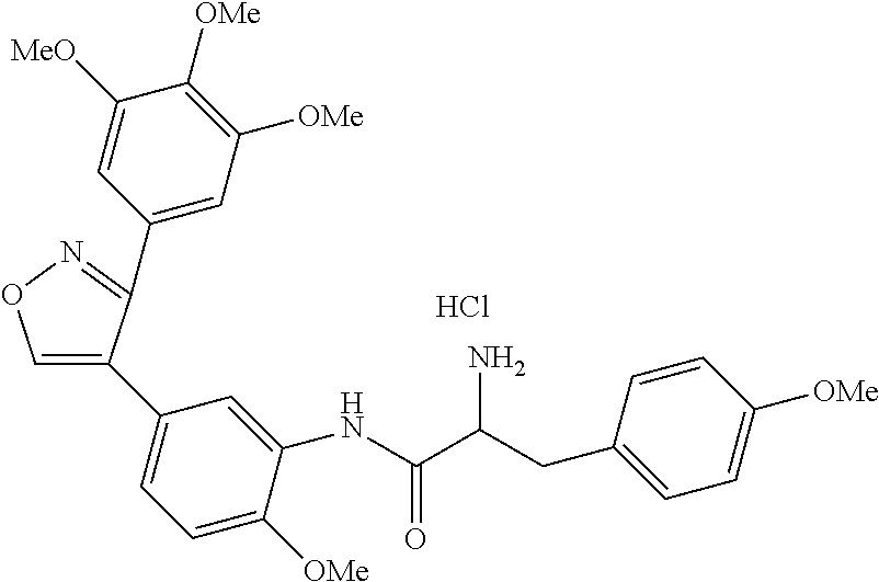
C1=C(C2=CC=C([OMe])C(NC(C(CC3=CC=C([OMe])C=C3)N)=O)=C2)C(C2=CC([OMe])=C([OMe])C([MeO])=C2)=NO1.Cl
